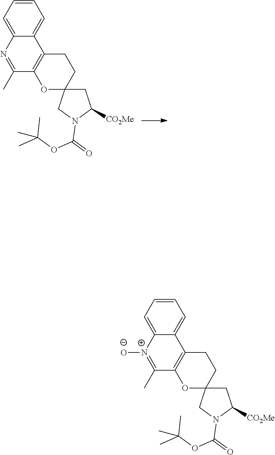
C1C2(CN(C(OC(C)(C)C)=O)C1[CO2Me])CCC1=C(O2)C(C)=NC2=CC=CC=C12.C1C2(CN(C(OC(C)(C)C)=O)C1[CO2Me])CCC1=C(O2)C(C)=[N+]([O-])C2=CC=CC=C12
